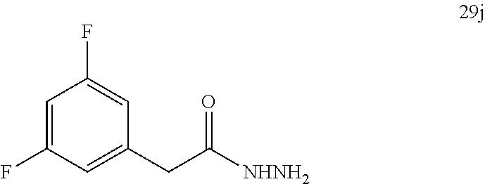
C1(F)=CC(F)=CC(CC([NHNH2])=O)=C1
